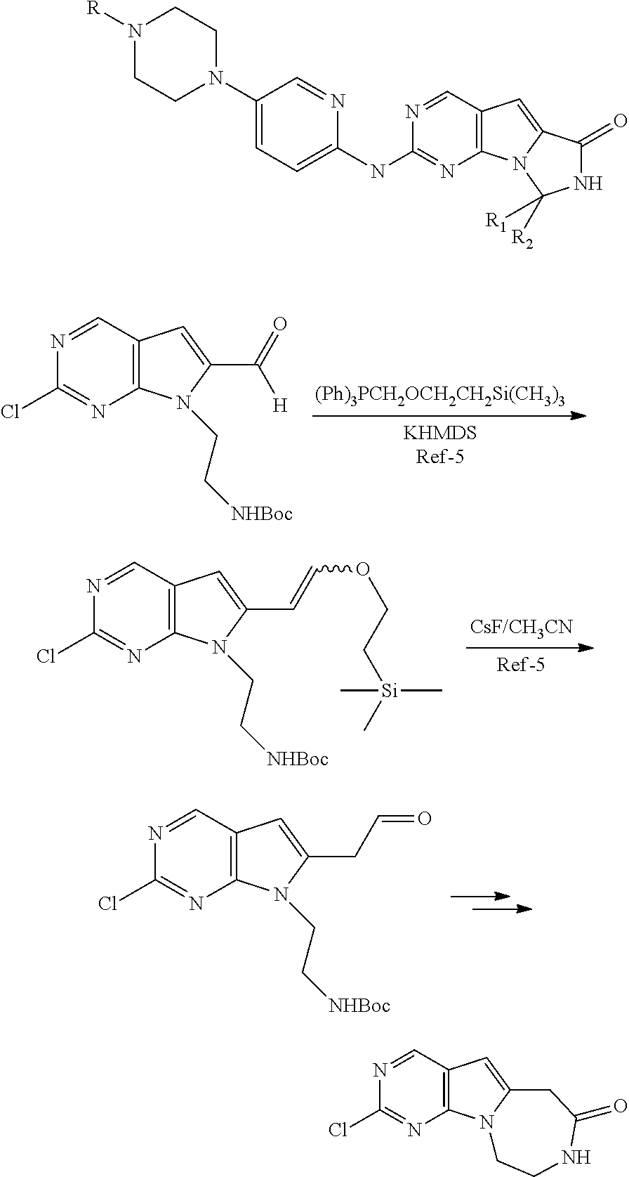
N1=CC2=C(N=C1Cl)N1C(=C2)CC(=O)NCC1.N1=CC2=C(N=C1Cl)N(CC[NHBoc])C(C(=O)[H])=C2.N1=CC2=C(N=C1Cl)N(CC[NHBoc])C(C=COCC[Si](C)(C)C)=C2.N1=CC2=C(N=C1Cl)N(CC[NHBoc])C(CC=O)=C2.N1=CC2=C(N=C1NC1=CC=C(N3CCN([R])CC3)C=N1)N1C(=C2)C(=O)NC1([R2])[R1]
